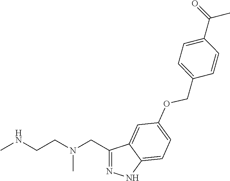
C1(CN(CCNC)C)=NNC2=CC=C(OCC3=CC=C(C(=O)C)C=C3)C=C12
